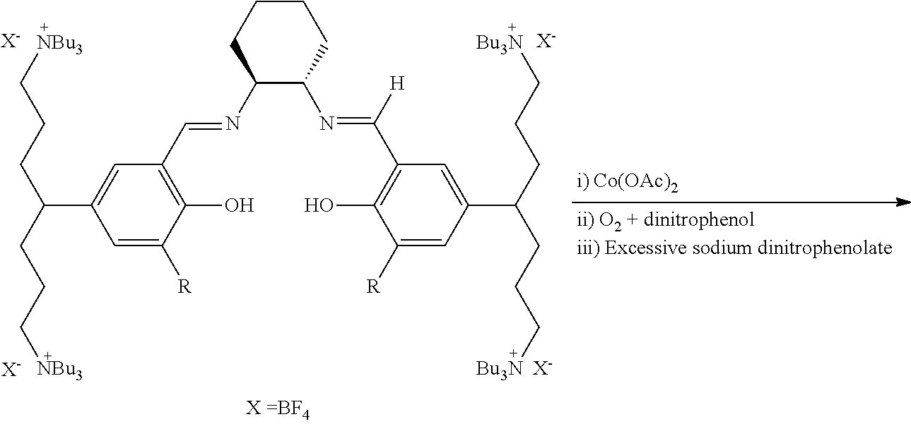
[X-].[X-].C1(C=NC2C(N=C(C3=C(O)C([R])=CC(C(CCC[Bu3N])CCC[Bu3N])=C3)[H])CCCC2)=C(O)C([R])=CC(C(CCC[NBu3])CCC[NBu3])=C1.[X-].[X-]
